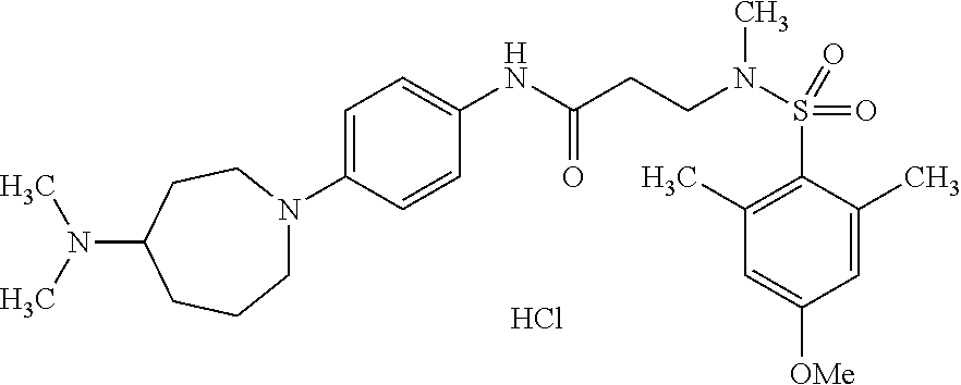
N(C(CCN(S(=O)(=O)C1=C(C)C=C([OMe])C=C1C)C)=O)C1=CC=C(N2CCCC(N(C)C)CC2)C=C1.Cl
